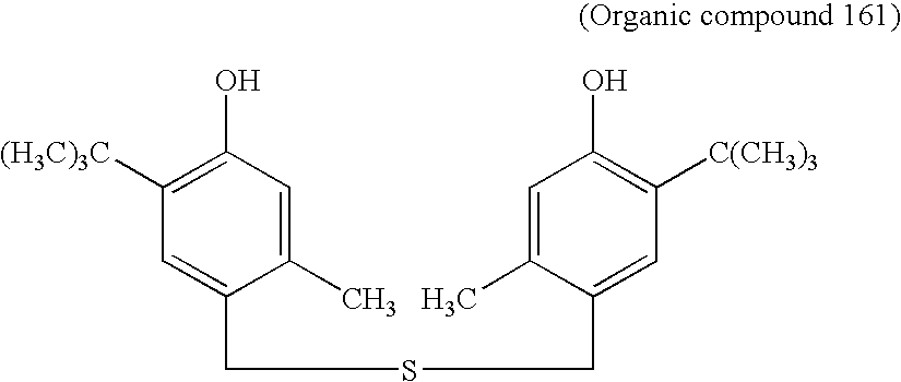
C1(C)=CC(O)=C([(H3C)3C])C=C1CSCC1=CC([C(CH3)3])=C(O)C=C1C
